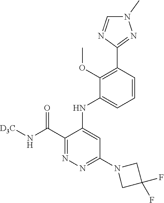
C1=CC(C2=NN(C)C=N2)=C(OC)C(NC2=CC(N3CC(F)(F)C3)=NN=C2C(N[D3C])=O)=C1
